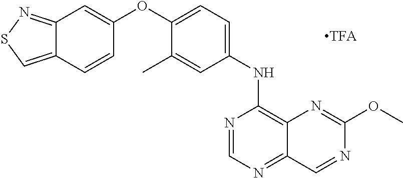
C12=NSC=C1C=CC(OC1=CC=C(NC3=C4C(=NC=N3)C=NC(OC)=N4)C=C1C)=C2
